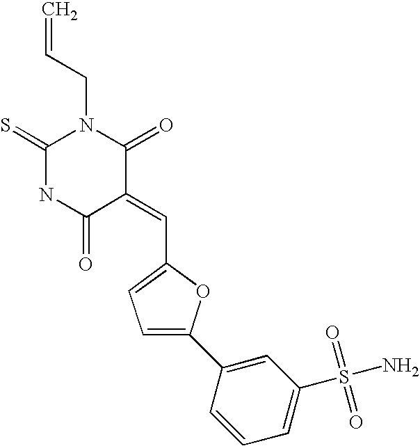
C1(=S)NC(=O)C(=CC2=CC=C(C3=CC(S(N)(=O)=O)=CC=C3)O2)C(=O)N1CC=C
